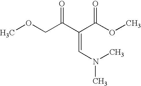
COCC(C(C(OC)=O)=CN(C)C)=O
